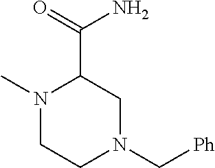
N1(C)CCN(C[Ph])CC1C(N)=O
